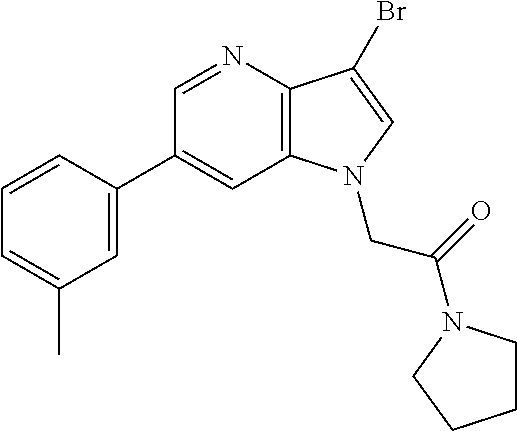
C1(C2=CC(C)=CC=C2)=CC2=C(C(Br)=CN2CC(=O)N2CCCC2)N=C1
